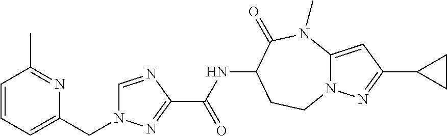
C1=CC=C(CN2C=NC(C(NC3CCN4C(=CC(C5CC5)=N4)N(C)C3=O)=O)=N2)N=C1C
